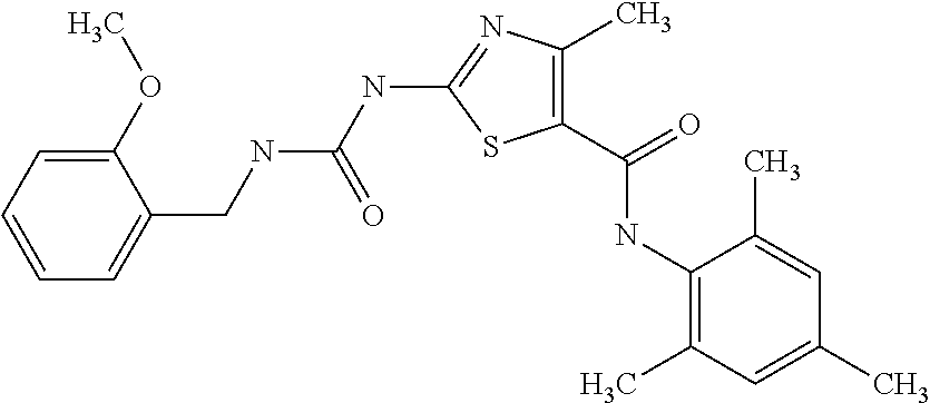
C1(C(=O)NC2=C(C)C=C(C)C=C2C)=C(C)N=C(NC(NCC2=CC=CC=C2OC)=O)S1
